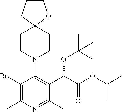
BrC1=C(C)N=C(C)C(C(OC(C)(C)C)C(=O)OC(C)C)=C1N1CCC2(CC1)OCCC2
